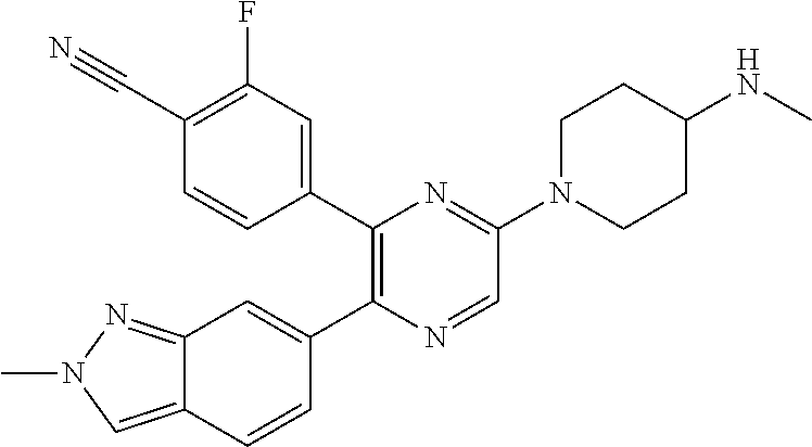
C1(C2=CC(F)=C(C#N)C=C2)=C(C2=CC3=NN(C)C=C3C=C2)N=CC(N2CCC(NC)CC2)=N1
